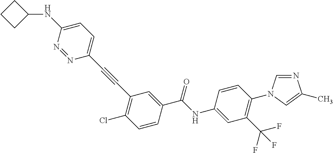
C(C1=CC(C#CC2=CC=C(NC3CCC3)N=N2)=C(Cl)C=C1)(NC1=CC(C(F)(F)F)=C(N2C=NC(C)=C2)C=C1)=O
